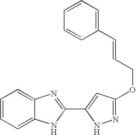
C1=CC=C2C(=C1)N=C(C1=CC(OCC=CC3=CC=CC=C3)=NN1)N2
